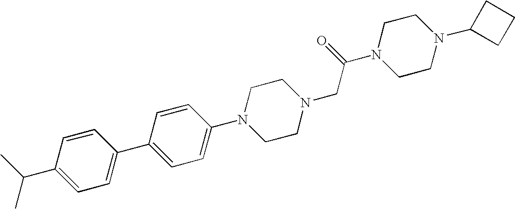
C1(C(C)C)=CC=C(C2=CC=C(N3CCN(CC(N4CCN(C5CCC5)CC4)=O)CC3)C=C2)C=C1
